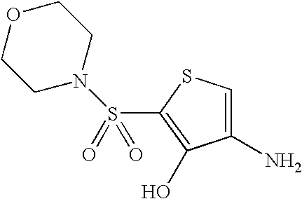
S(C1=C(O)C(N)=CS1)(=O)(=O)N1CCOCC1
